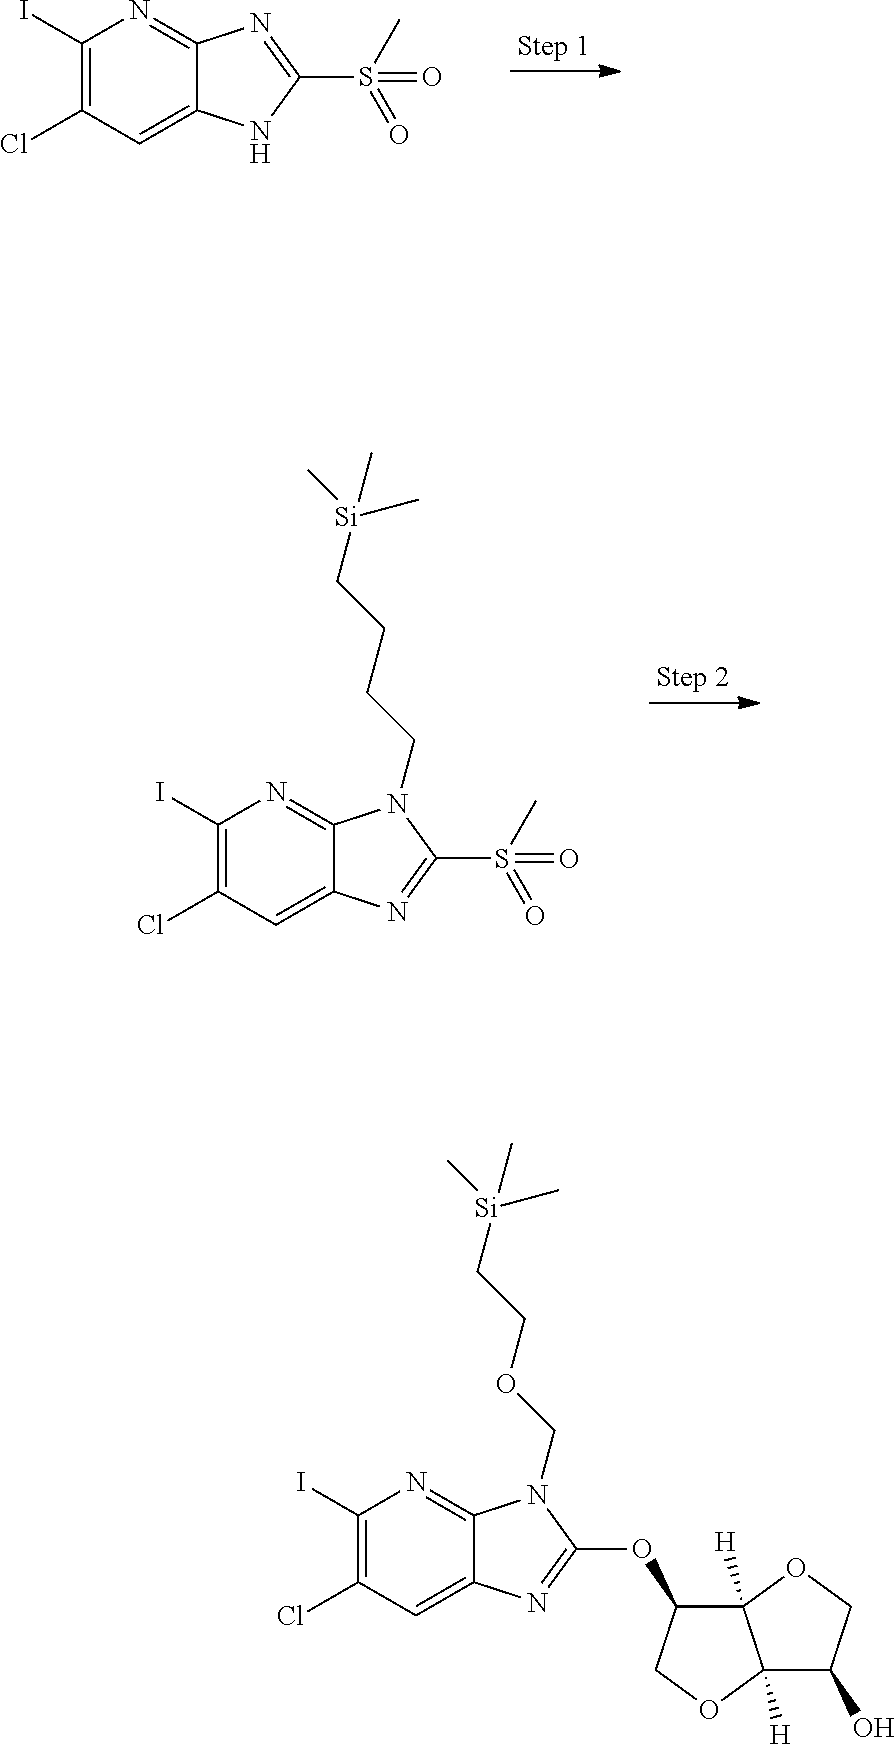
C1(I)=C(Cl)C=C2C(=N1)N=C(S(C)(=O)=O)N2.C1(I)=C(Cl)C=C2C(=N1)N(CCCC[Si](C)(C)C)C(S(C)(=O)=O)=N2.C1(I)=C(Cl)C=C2C(=N1)N(COCC[Si](C)(C)C)C(OC1C3([H])C([H])(OC1)C(O)CO3)=N2
